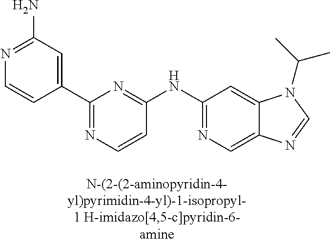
N1=C(N)C=C(C2=NC=CC(NC3=NC=C4C(=C3)N(C(C)C)C=N4)=N2)C=C1
